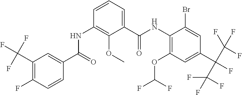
C1(C(F)(F)F)=C(F)C=CC(C(=O)NC2=C(OC)C(C(NC3=C(OC(F)F)C=C(C(C(F)(F)F)(C(F)(F)F)F)C=C3Br)=O)=CC=C2)=C1
